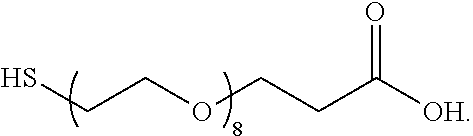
SCCOCCC([OH])=O
